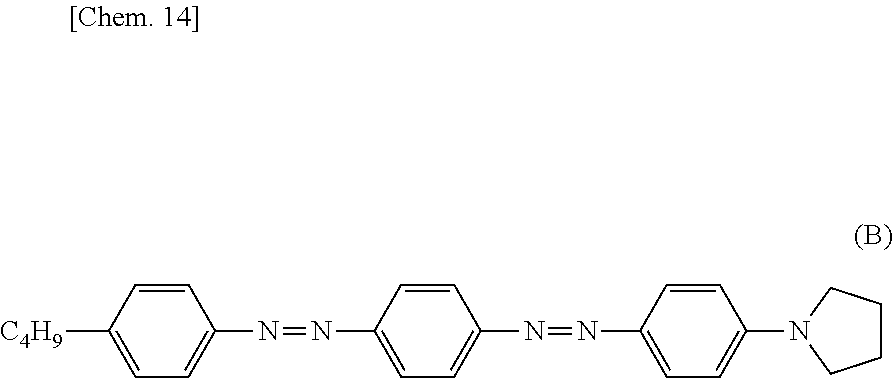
[C4H9]C1=CC=C(N=NC2=CC=C(N=NC3=CC=C(N4CCCC4)C=C3)C=C2)C=C1
